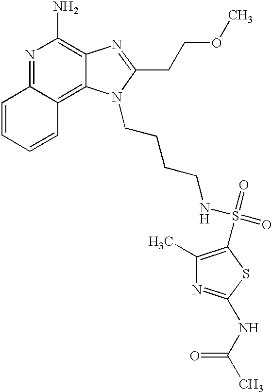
N1=C2C(=C3C(=C1N)N=C(CCOC)N3CCCCNS(=O)(=O)C1=C(C)N=C(NC(C)=O)S1)C=CC=C2
